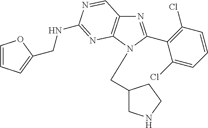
N1=C(C2=C(Cl)C=CC=C2Cl)N(CC2CNCC2)C2=C1C=NC(NCC1=CC=CO1)=N2
